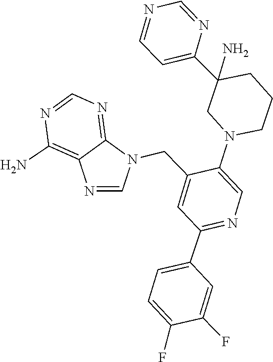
C12=C(N)N=CN=C1N(CC1=CC(C3=CC=C(F)C(F)=C3)=NC=C1N1CCCC(C3=CC=NC=N3)(N)C1)C=N2
